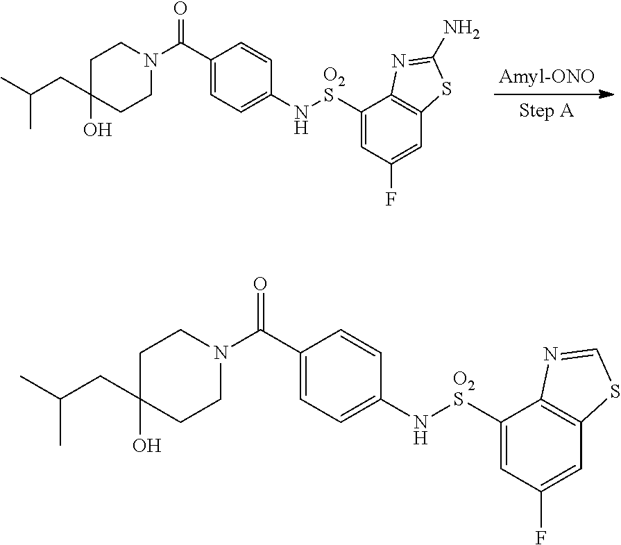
C1C(O)(CC(C)C)CCN(C(C2=CC=C(N[O2S]C3=CC(F)=CC4=C3N=C(N)S4)C=C2)=O)C1.C1C(O)(CC(C)C)CCN(C(C2=CC=C(N[O2S]C3=CC(F)=CC4=C3N=CS4)C=C2)=O)C1
